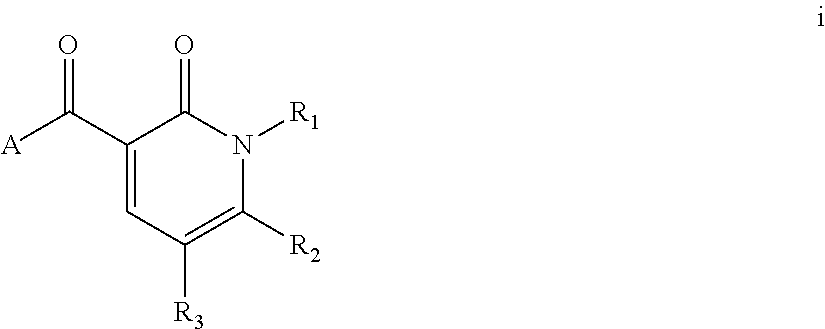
C1(C([A])=O)=CC([R3])=C([R2])N([R1])C1=O
